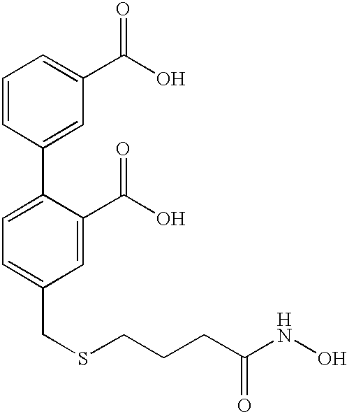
C1=CC(C2=CC=C(CSCCCC(NO)=O)C=C2C(O)=O)=CC(C(O)=O)=C1
